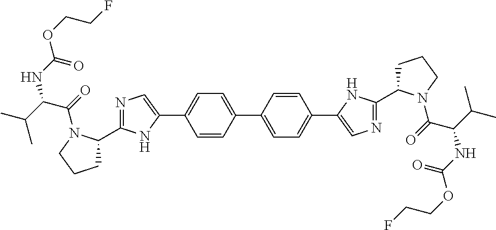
C1(C2=NC=C(C3=CC=C(C4=CC=C(C5=CN=C(C6CCCN6C(C(NC(OCCF)=O)C(C)C)=O)N5)C=C4)C=C3)N2)CCCN1C(=O)C(C(C)C)NC(OCCF)=O
